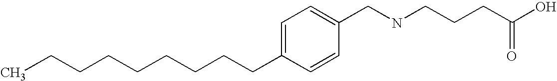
C1=C(CCCCCCCCC)C=CC(CNCCCC(O)=O)=C1
